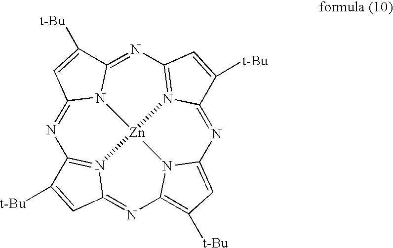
N1=C2N3C(=NC4=N5C(=NC6=CC([t-Bu])=C7N6[Zn]35N3=C1C([t-Bu])=CC3=N7)C([t-Bu])=C4)C([t-Bu])=C2
